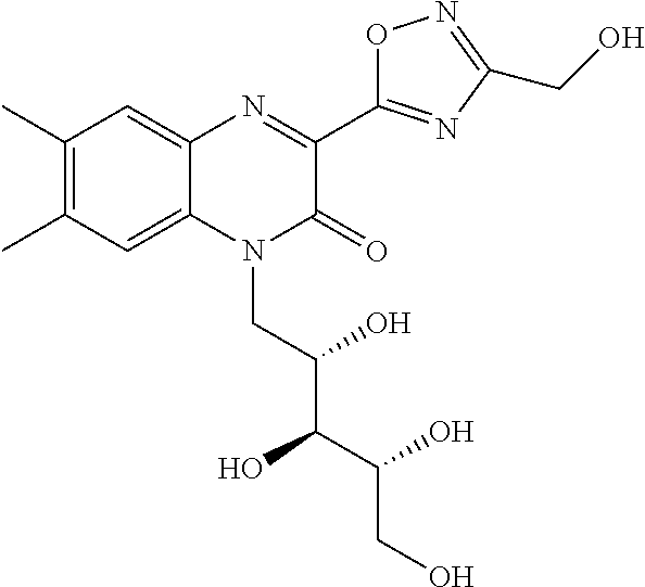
C1(C)=C(C)C=C2C(=C1)N=C(C1=NC(CO)=NO1)C(=O)N2CC(C(C(CO)O)O)O
